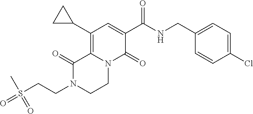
C12=C(C3CC3)C=C(C(=O)NCC3=CC=C(Cl)C=C3)C(=O)N1CCN(CCS(=O)(C)=O)C2=O
